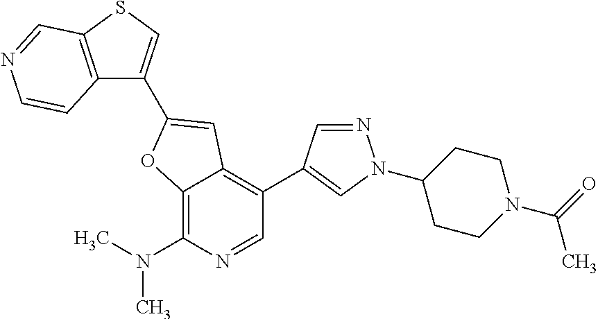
C12=C(N(C)C)N=CC(C3=CN(C4CCN(C(=O)C)CC4)N=C3)=C1C=C(C1=CSC3=C1C=CN=C3)O2
